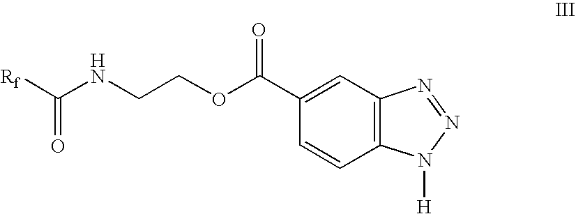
C1(C(OCCNC([Rf])=O)=O)=CC2=C(C=C1)N([H])N=N2
